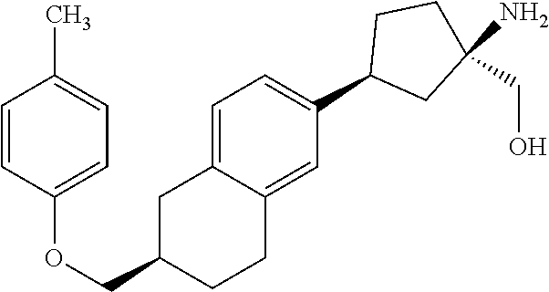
C1=C2C(=CC(C3CC(N)(CO)CC3)=C1)CCC(COC1=CC=C(C)C=C1)C2
